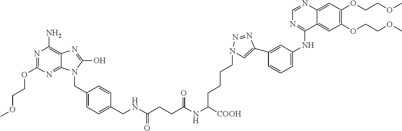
N1=C(OCCOC)N=C2C(=C1N)N=C(O)N2CC1=CC=C(CNC(CCC(=O)NC(CCCCN2C=C(C3=CC(NC4=NC=NC5=CC(OCCOC)=C(OCCOC)C=C45)=CC=C3)N=N2)[COOH])=O)C=C1
